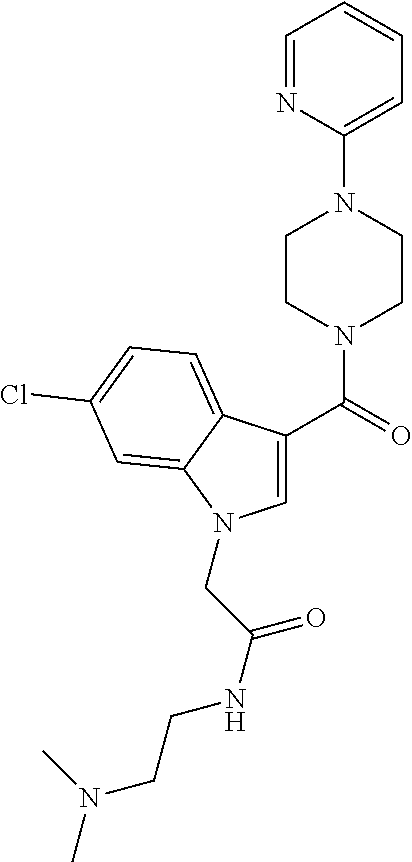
C1=NC(N2CCN(C(C3=CN(CC(NCCN(C)C)=O)C4=CC(Cl)=CC=C34)=O)CC2)=CC=C1
